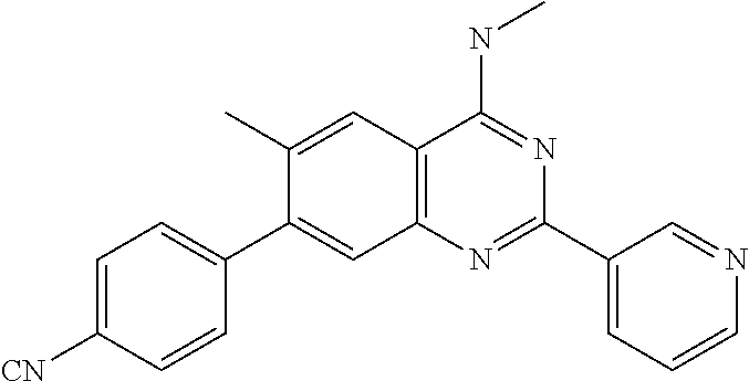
CC1=CC2=C(N=C(C3=CC=CN=C3)N=C2NC)C=C1C1=CC=C([CN])C=C1
